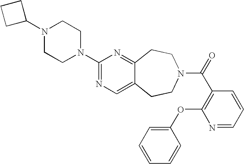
C1(N2CCN(C3=NC=C4C(=N3)CCN(C(=O)C3=C(OC5=CC=CC=C5)N=CC=C3)CC4)CC2)CCC1
